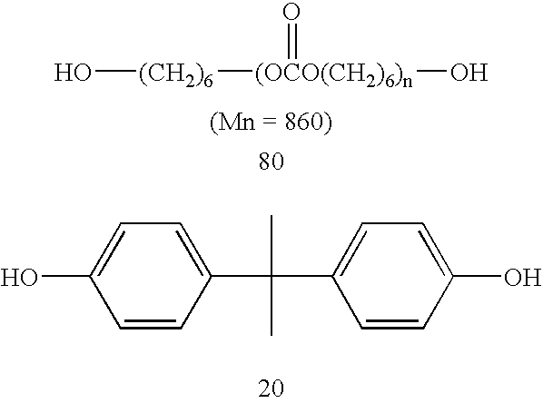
O[(CH2)6][(OCO(CH2)6)n](O)=O.C1(O)=CC=C(C(C)(C)C2=CC=C(O)C=C2)C=C1
